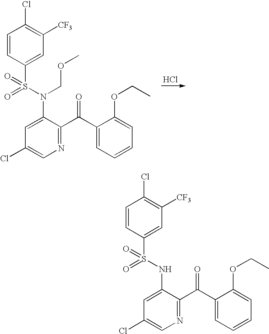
C1=CC(S(NC2=CC(Cl)=CN=C2C(C2=CC=CC=C2OCC)=O)(=O)=O)=CC([CF3])=C1Cl.C1=CC(S(N(C2=CC(Cl)=CN=C2C(C2=CC=CC=C2OCC)=O)COC)(=O)=O)=CC([CF3])=C1Cl.Cl
